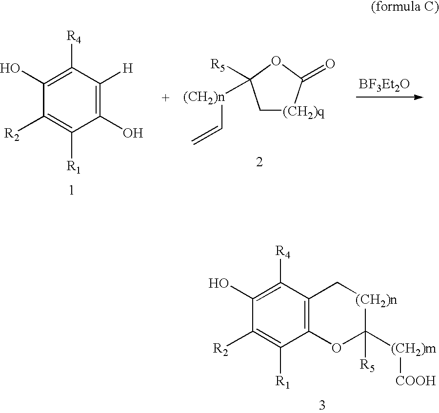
C1([R2])=C([R1])C2=C(C([R4])=C1O)C[(CH2)n]C([R5])([(CH2)m][COOH])O2.C1([R2])=C([R1])C(O)=C([H])C([R4])=C1O.C1[(CH2)q]C(=O)OC1([R5])[(CH2)n]C=C
